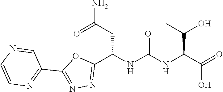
C1(C2=NN=C(C(NC(NC(C(=O)O)C(O)C)=O)CC(N)=O)O2)=NC=CN=C1
